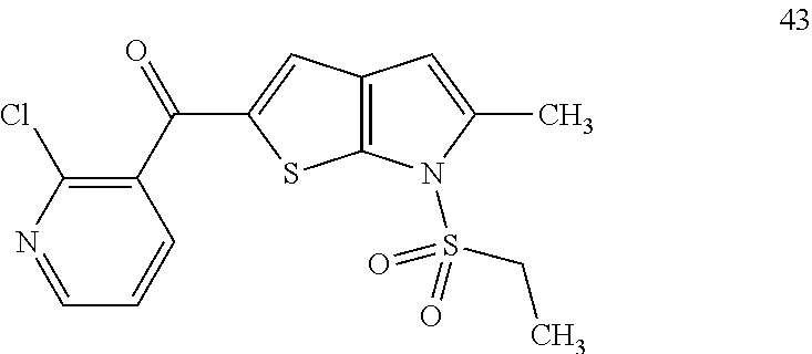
C1(C(=O)C2=CC3=C(S2)N(S(CC)(=O)=O)C(C)=C3)=C(Cl)N=CC=C1
